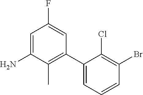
C1(C)=C(C2=CC=CC(Br)=C2Cl)C=C(F)C=C1N
